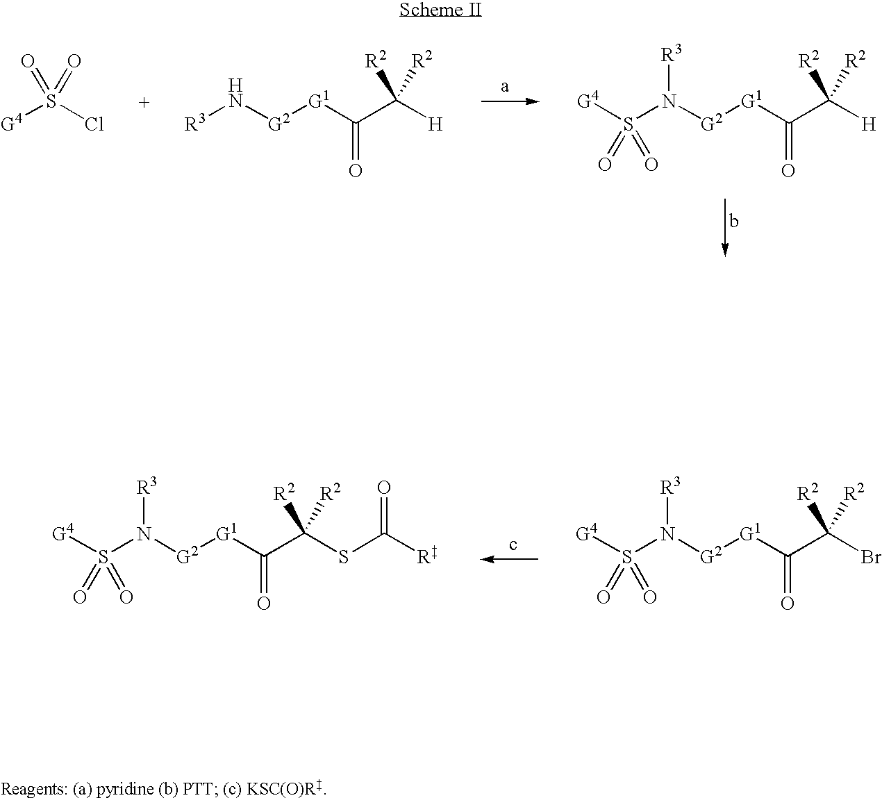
[G4]S(Cl)(=O)=O.[R3]N[G2][G1]C(=O)C([R2])([H])[R2].S(N([G2][G1]C(=O)C([R2])([H])[R2])[R3])([G4])(=O)=O.S(N([G2][G1]C(=O)C([R2])(Br)[R2])[R3])([G4])(=O)=O.S(N([G2][G1]C(=O)C([R2])(SC([R])=O)[R2])[R3])([G4])(=O)=O
